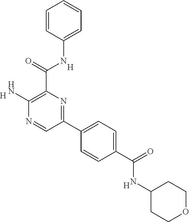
C1=CC(NC(C2=C(N)N=CC(C3=CC=C(C(=O)NC4CCOCC4)C=C3)=N2)=O)=CC=C1.[H].[H].[H]
